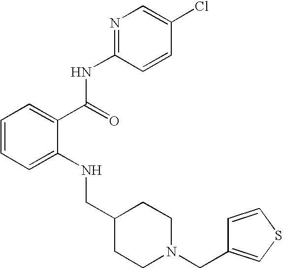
C1=CC=C(NCC2CCN(CC3=CSC=C3)CC2)C(C(NC2=NC=C(Cl)C=C2)=O)=C1
